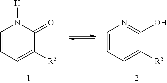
C1=CC=C([R5])C(O)=N1.C1=CC=C([R5])C(=O)N1[H]
